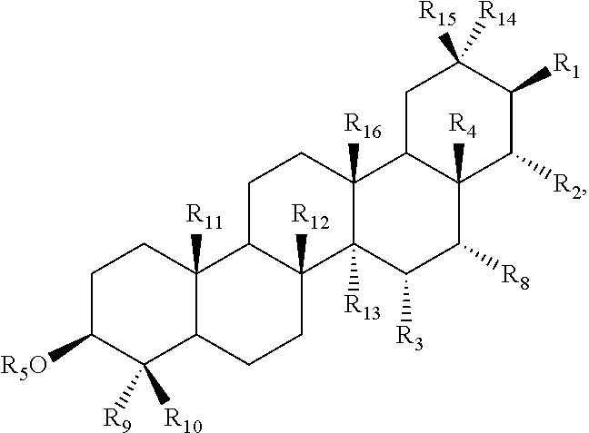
C1C([R5O])C([R9])([R10])C2C([R11])(C1)C1C([R12])(CC2)C2([R13])C([R16])(CC1)C1C([R4])(C([R8])C2[R3])C([R2])C([R1])C([R15])([R14])C1
